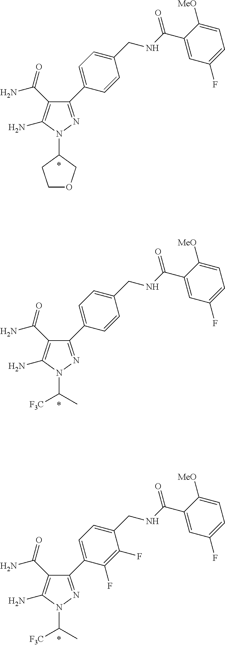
N1(C2CCOC2)N=C(C2=CC=C(CNC(C3=CC(F)=CC=C3[MeO])=O)C=C2)C(C(N)=O)=C1N.N1(C(C)[F3C])N=C(C2=CC=C(CNC(C3=CC(F)=CC=C3[MeO])=O)C=C2)C(C(N)=O)=C1N.N1(C(C)[F3C])N=C(C2=CC=C(CNC(C3=CC(F)=CC=C3[MeO])=O)C(F)=C2F)C(C(N)=O)=C1N
